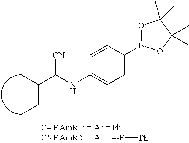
C(C([CN])NC=CC=C(C=C)B1OC(C)(C)C(C)(C)O1)(=CC)C.F[Ph]
